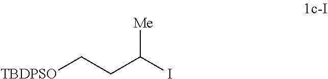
[TBDPSO]CCC(I)[Me]
